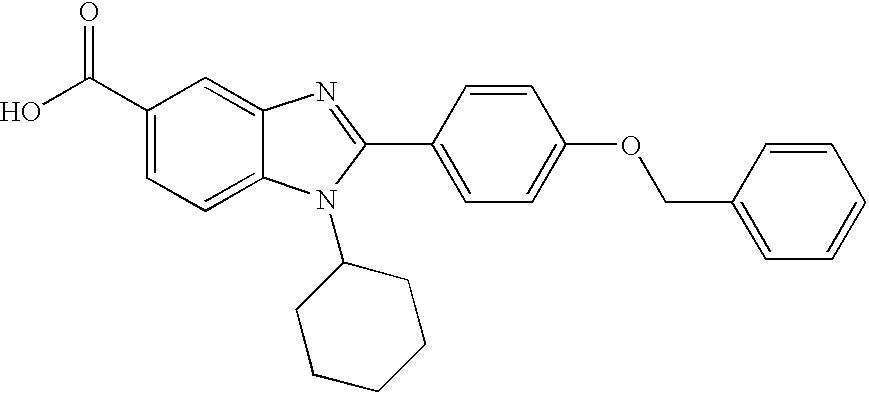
C1(C(O)=O)=CC=C2C(=C1)N=C(C1=CC=C(OCC3=CC=CC=C3)C=C1)N2C1CCCCC1
